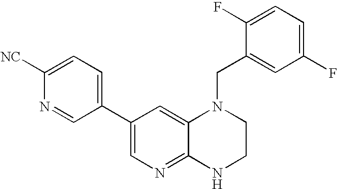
C1(C2=CN=C3C(=C2)N(CC2=CC(F)=CC=C2F)CCN3)=CC=C([NC])N=C1
